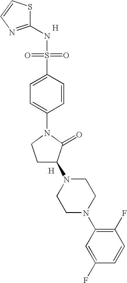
S1C(NS(=O)(=O)C2=CC=C(N3CCC(N4CCN(C5=C(F)C=CC(F)=C5)CC4)C3=O)C=C2)=NC=C1.[H].[H]
